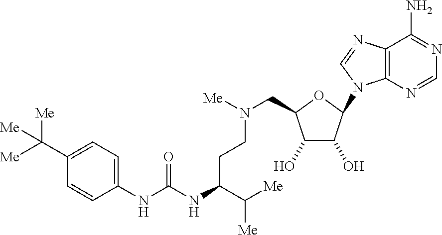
C12=C(N=CN=C1N)N(C1C(O)C(O)C(CN([Me])CCC(NC(NC3=CC=C(C([Me])([Me])[Me])C=C3)=O)C([Me])[Me])O1)C=N2
